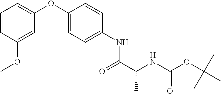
C1=CC(OC)=CC(OC2=CC=C(NC(C(NC(OC(C)(C)C)=O)C)=O)C=C2)=C1
